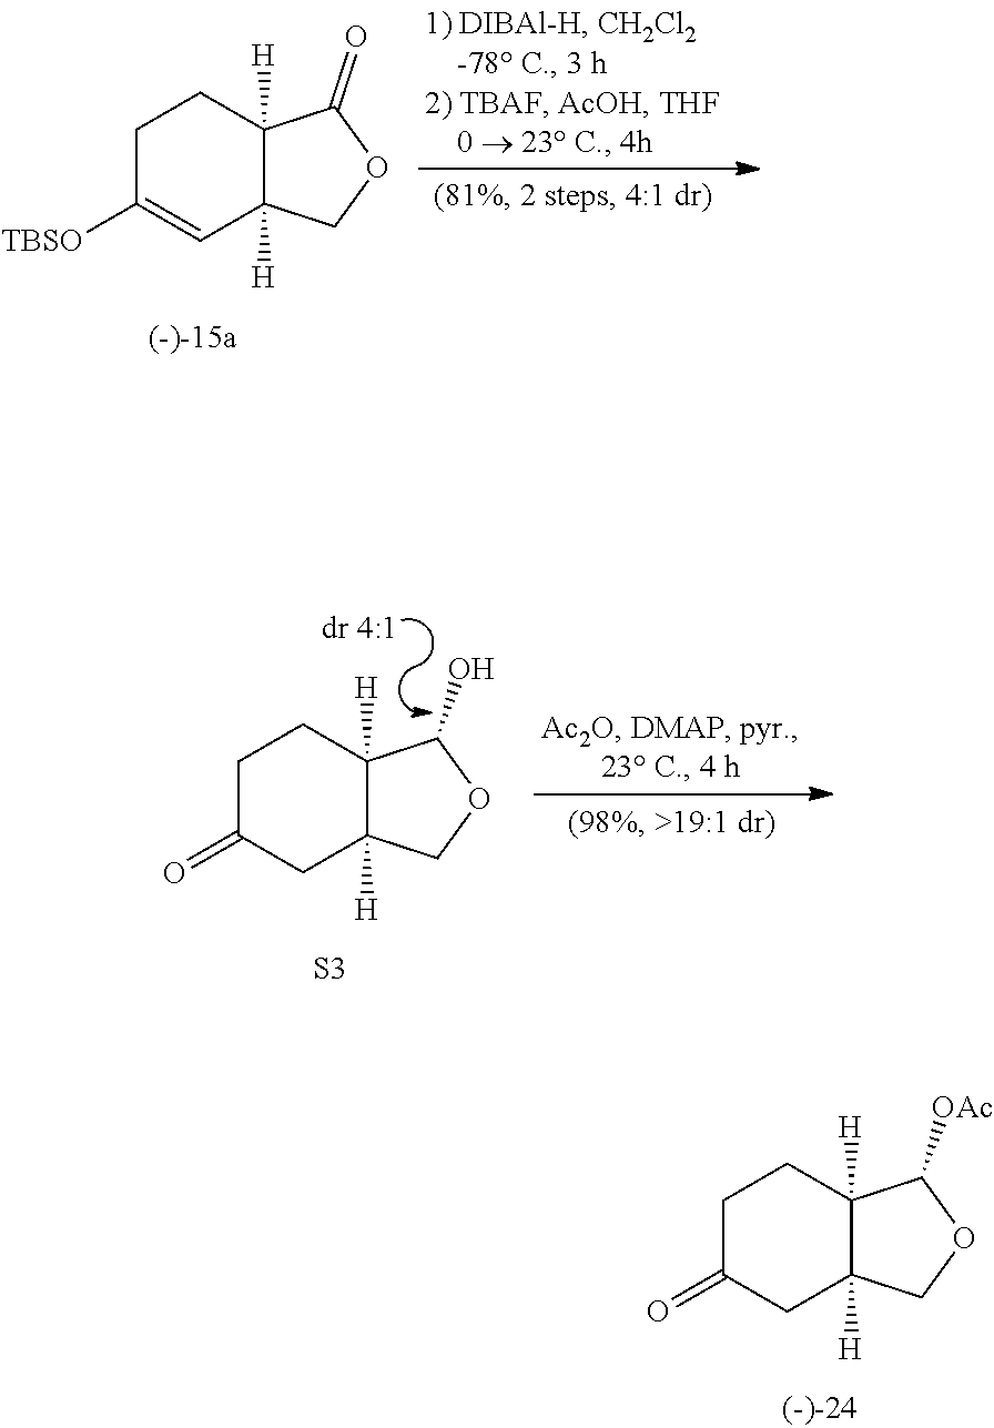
C12([H])C([H])(COC1=O)C=C([TBSO])CC2.C12([H])C([H])(COC1O)CC(=O)CC2.[S3].C12([H])C([H])(COC1[OAc])CC(=O)CC2
